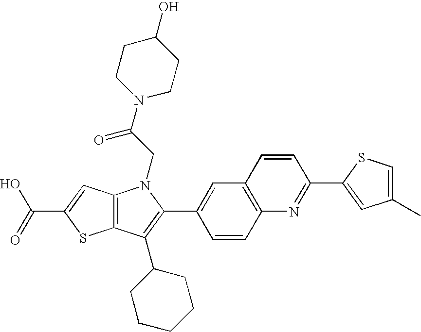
C(C1=CC2=C(S1)C(C1CCCCC1)=C(C1=CC3=C(C=C1)N=C(C1=CC(C)=CS1)C=C3)N2CC(=O)N1CCC(O)CC1)(=O)O
